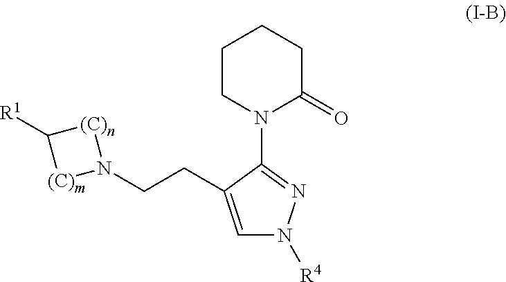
N1(C2=NN([R4])C=C2CCN2[(C)n]C([R1])[(C)m]2)C(=O)CCCC1
